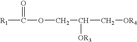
[R1]C(OCC(C[OR4])[OR3])=O
